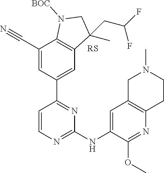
C1(C#N)=CC(C2=NC(NC3=CC4=C(N=C3OC)CCN(C)C4)=NC=C2)=CC2=C1N([BOC])CC2(CC(F)F)C
